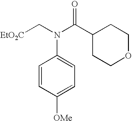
[EtO2C]CN(C(C1CCOCC1)=O)C1=CC=C([OMe])C=C1
